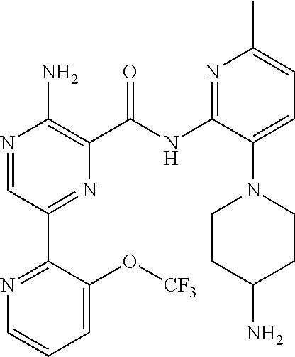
N1=CC(C2=NC=CC=C2O[CF3])=NC(C(NC2=NC(C)=CC=C2N2CCC(N)CC2)=O)=C1N
